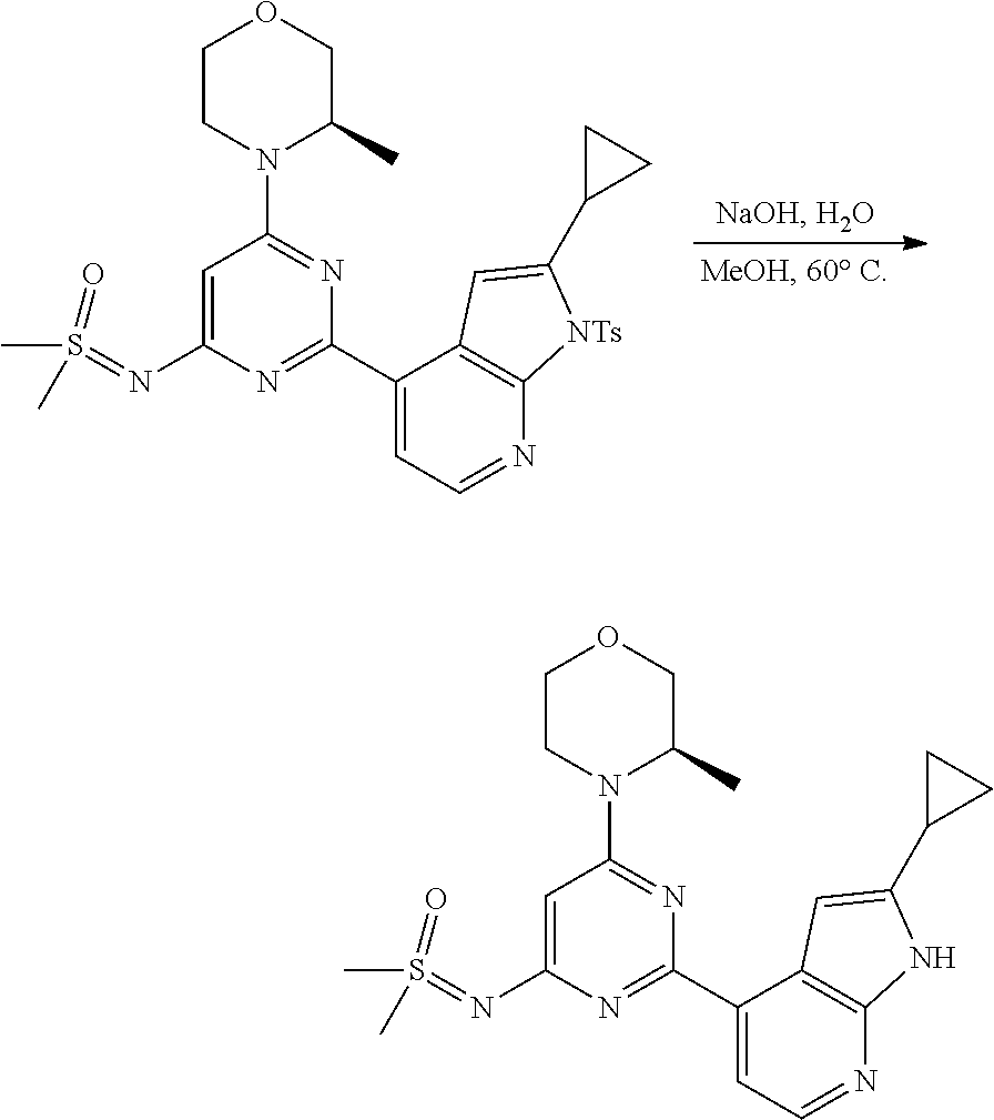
S(=NC1=CC(N2C(C)COCC2)=NC(C2=CC=NC3=C2C=C(C2CC2)[NTs]3)=N1)(C)(=O)C.S(=NC1=CC(N2C(C)COCC2)=NC(C2=CC=NC3=C2C=C(C2CC2)N3)=N1)(C)(=O)C
